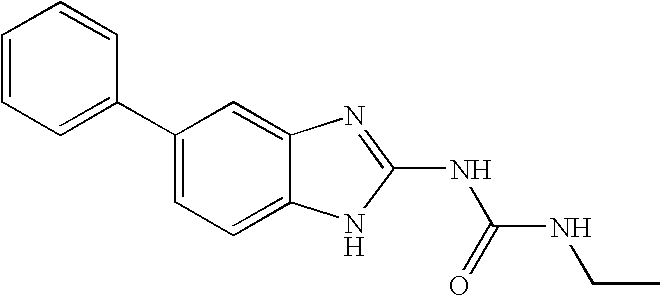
C1(C2=CC=CC=C2)=CC=C2C(=C1)N=C(NC(NCC)=O)N2
